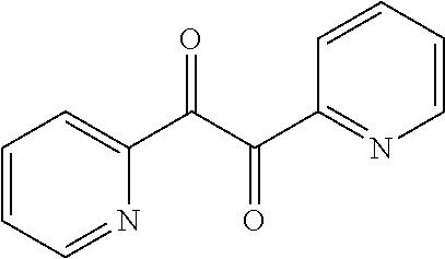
C1=CC=NC(C(C(C2=NC=CC=C2)=O)=O)=C1
